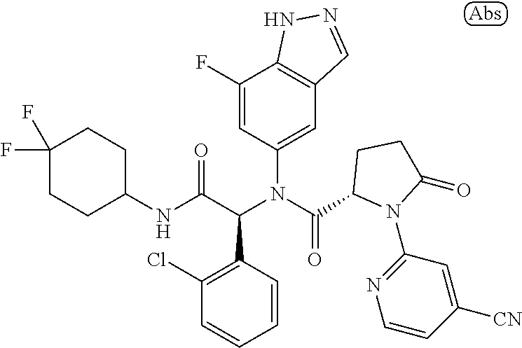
C1(NC(C(N(C(=O)C2N(C3=NC=CC([CN])=C3)C(=O)CC2)C2=CC3=C(C(F)=C2)NN=C3)C2=C(Cl)C=CC=C2)=O)CCC(F)(F)CC1
